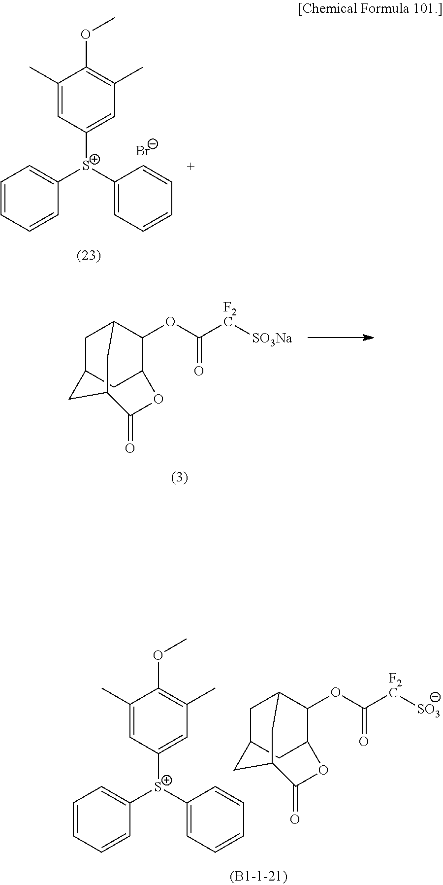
C1C2CC3C(OC(=O)[F2C][SO3Na])C1CC(C2)C(=O)O3.C1C2CC3C(OC(=O)[F2C][SO3])C1CC(C2)C(=O)O3.C1=CC=CC([S+](C2=CC=CC=C2)C2=CC(C)=C(OC)C(C)=C2)=C1.C1=CC=CC([S+](C2=CC=CC=C2)C2=CC(C)=C(OC)C(C)=C2)=C1.[Br-]
